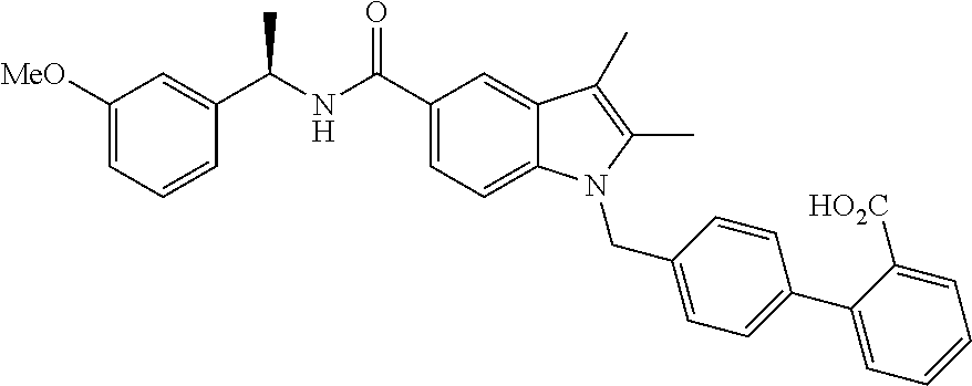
C1([MeO])=CC=CC(C(NC(C2=CC=C3C(=C2)C(C)=C(C)N3CC2=CC=C(C3=CC=CC=C3[HO2C])C=C2)=O)C)=C1
